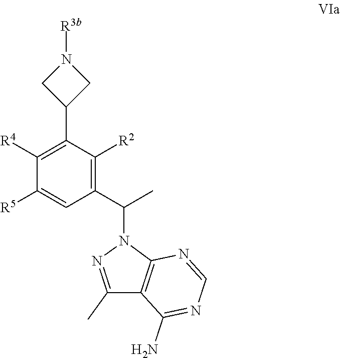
C1([R4])=C(C2CN([R3b])C2)C([R2])=C(C(N2N=C(C)C3=C2N=CN=C3N)C)C=C1[R5]
